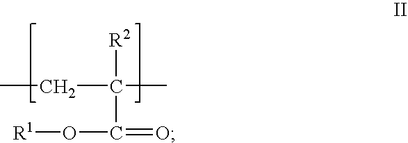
[R1]OC(C(CC)([R2])C)=O
